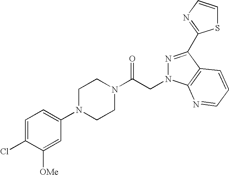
C1=C(Cl)C([OMe])=CC(N2CCN(C(CN3N=C(C4=NC=CS4)C4=C3N=CC=C4)=O)CC2)=C1
